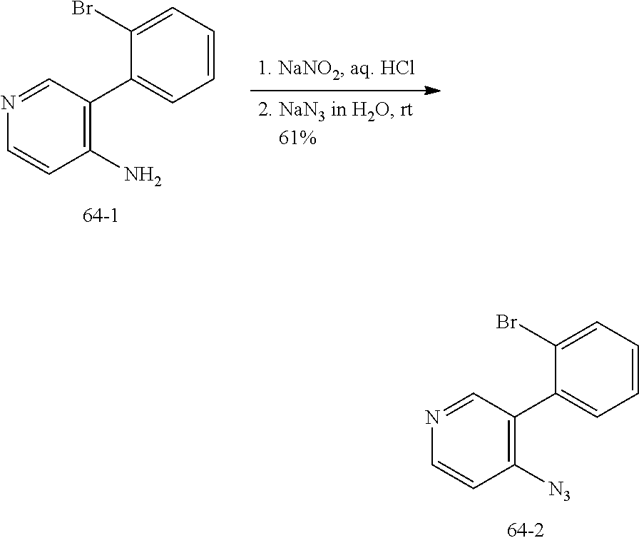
N1=CC(C2=CC=CC=C2Br)=C([N3])C=C1.N1=CC(C2=CC=CC=C2Br)=C(N)C=C1
